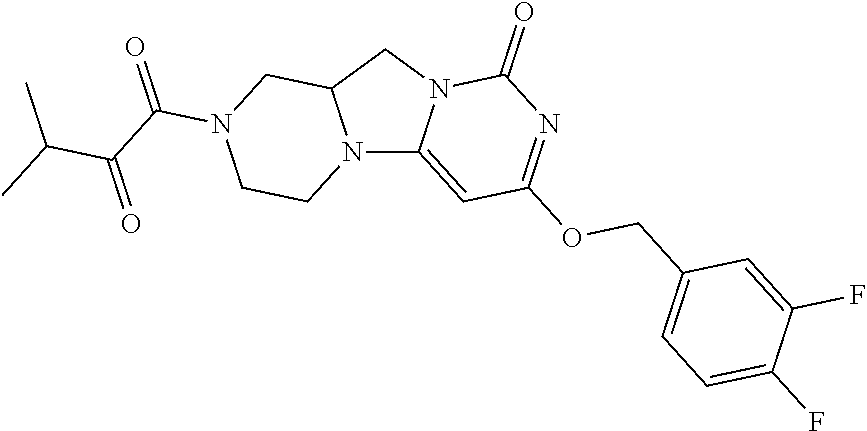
N12C3=CC(OCC4=CC=C(F)C(F)=C4)=NC(=O)N3CC1CN(C(=O)C(C(C)C)=O)CC2
